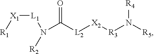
N(C([L2][X2][R3]N([R5])[R4])=O)([L1][X1][R1])[R2]
